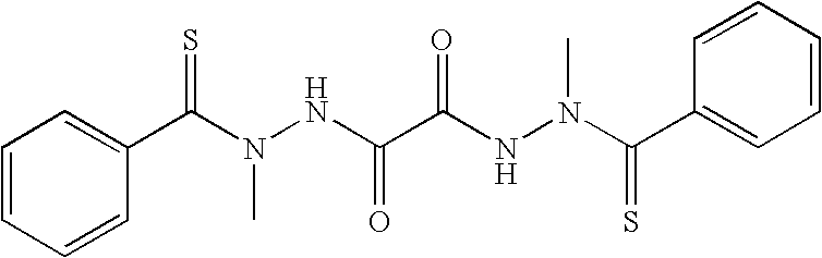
C1=CC=CC(C(N(NC(C(NN(C(C2=CC=CC=C2)=S)C)=O)=O)C)=S)=C1
